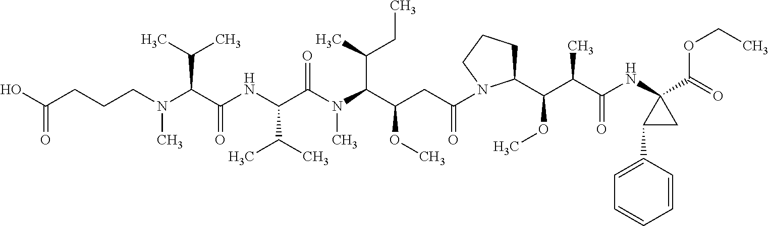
C1(C(OC)C(C(NC2(C(=O)OCC)C(C3=CC=CC=C3)C2)=O)C)CCCN1C(CC(C(N(C(C(NC(C(N(CCCC(O)=O)C)C(C)C)=O)C(C)C)=O)C)C(C)CC)OC)=O
